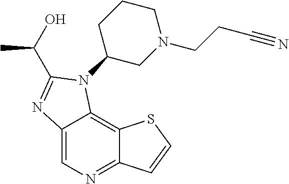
C12=CN=C3C(=C1N(C1CN(CCC#N)CCC1)C(C(C)O)=N2)SC=C3
